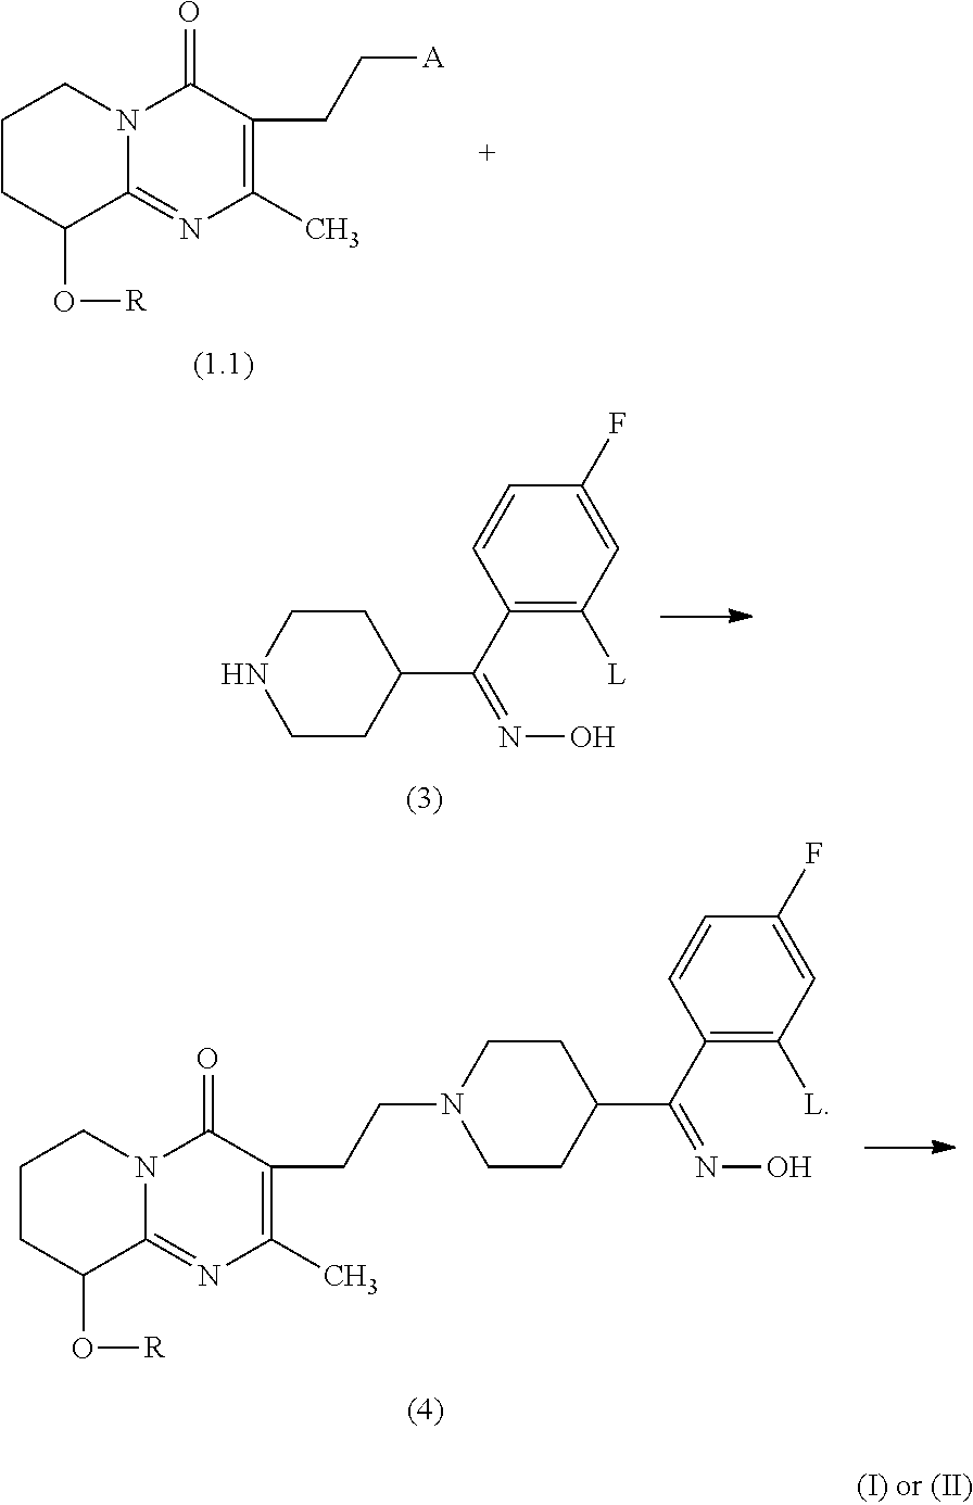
C1CC(O[R])C2=NC(C)=C(CC[A])C(=O)N2C1.C1CC(C(C2=C([L])C=C(F)C=C2)=NO)CCN1.C1CC(O[R])C2=NC(C)=C(CCN3CCC(C(C4=C([L])C=C(F)C=C4)=NO)CC3)C(=O)N2C1
